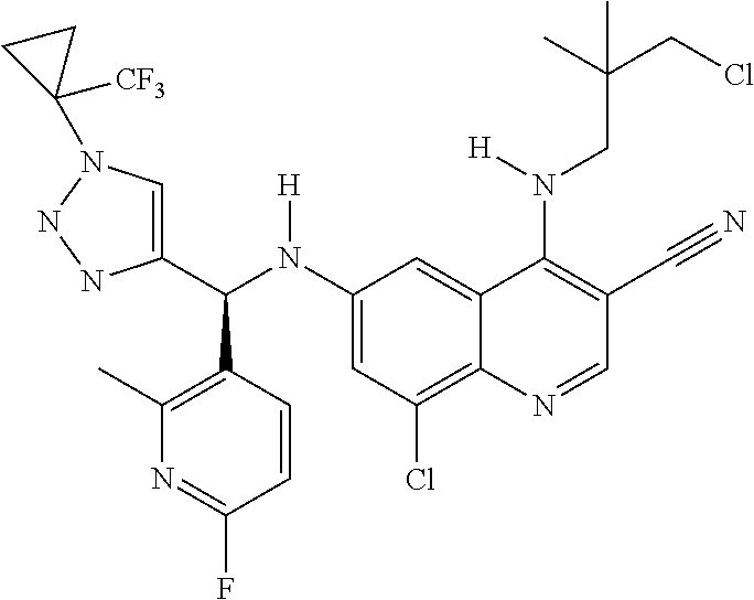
C1(N(C(C2=CN(C3([CF3])CC3)NN2)C2=C(C)N=C(F)C=C2)[H])=CC(Cl)=C2C(=C1)C(N(CC(CCl)(C)C)[H])=C(C#N)C=N2
